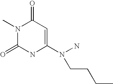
N1(C)C(=O)NC(N(N)CCCC)=CC1=O
